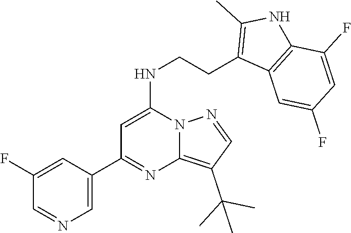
N12C(=C(C(C)(C)C)C=N1)N=C(C1=CN=CC(F)=C1)C=C2NCCC1=C(C)NC2=C1C=C(F)C=C2F
